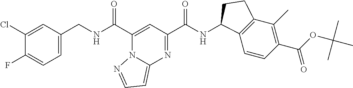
C1=C(CNC(=O)C2=CC(C(NC3C4=C(C(C)=C(C(OC(C)(C)C)=O)C=C4)CC3)=O)=NC3=CC=NN32)C=C(Cl)C(F)=C1
